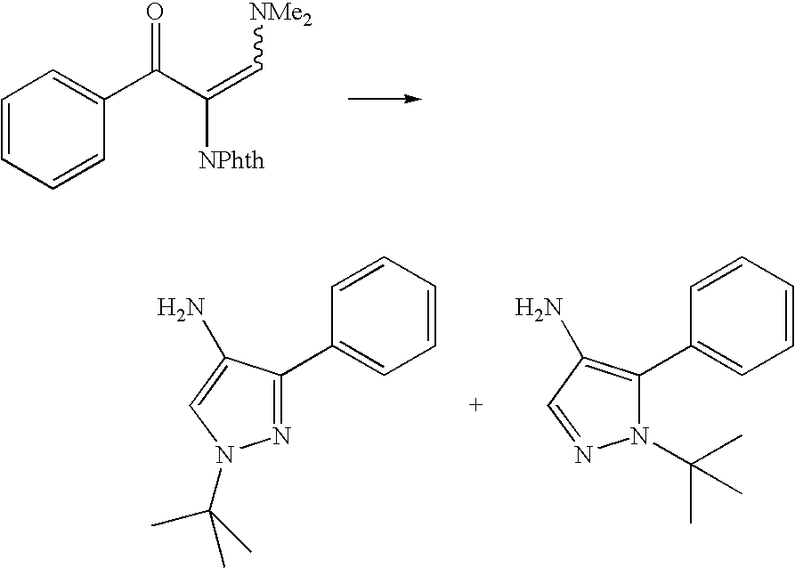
C1=CC=CC(C(C(=C[NMe2])[NPhth])=O)=C1.C1(C2=NN(C(C)(C)C)C=C2N)=CC=CC=C1.C1(C2=C(N)C=NN2C(C)(C)C)=CC=CC=C1
